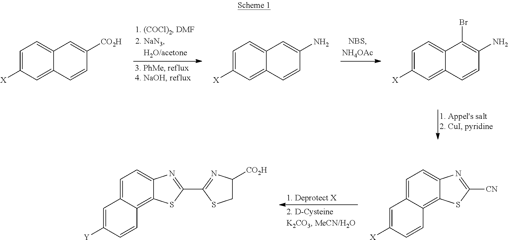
C1=C([X])C=C2C(=C1)C=C([CO2H])C=C2.C1=C([X])C=C2C(=C1)C=C(N)C=C2.C1=C([X])C=C2C(=C1)C(Br)=C(N)C=C2.C1=C2C(=C3C(=C1)N=C([CN])S3)C=CC([X])=C2.C1=C2C(=C3C(=C1)N=C(C1=NC([CO2H])CS1)S3)C=CC([Y])=C2
